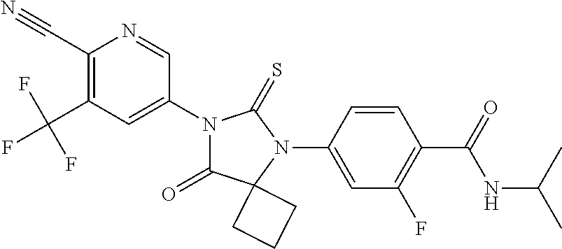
C1(C#N)=C(C(F)(F)F)C=C(N2C(=O)C3(N(C4=CC(F)=C(C(=O)NC(C)C)C=C4)C2=S)CCC3)C=N1
